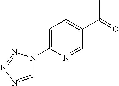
C1=NN=NN1C1=CC=C(C(C)=O)C=N1
